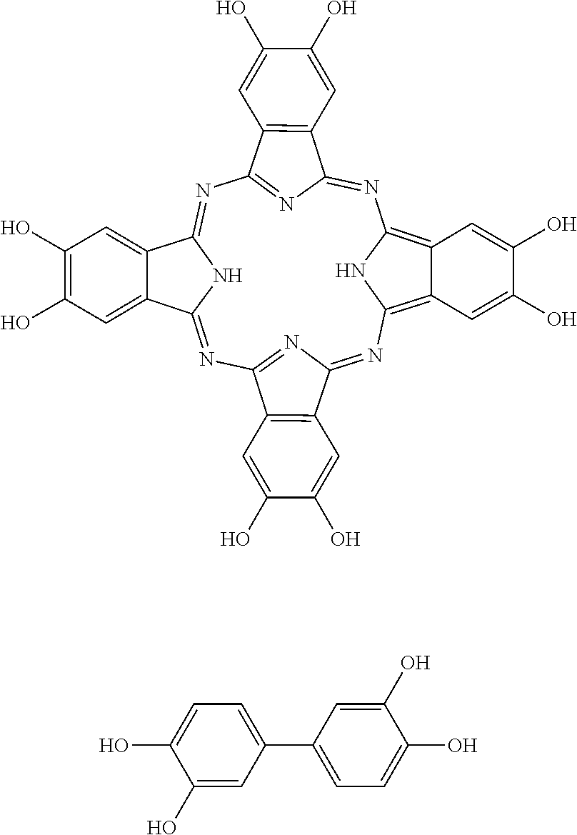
N1=C2N=C(N=C3NC(=NC4=NC(=NC5=C6C(=C1N5)C=C(O)C(O)=C6)C1=C4C=C(O)C(O)=C1)C1=CC(O)=C(O)C=C31)C1=C2C=C(O)C(O)=C1.C1=C(C2=CC=C(O)C(O)=C2)C=C(O)C(O)=C1
